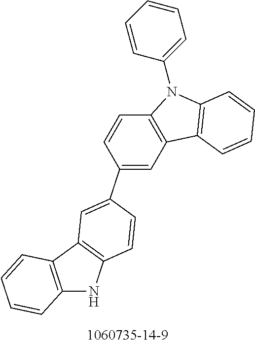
C12=C(C3=C(N1)C=CC(C1=CC4=C(C=C1)N(C1=CC=CC=C1)C1=C4C=CC=C1)=C3)C=CC=C2
